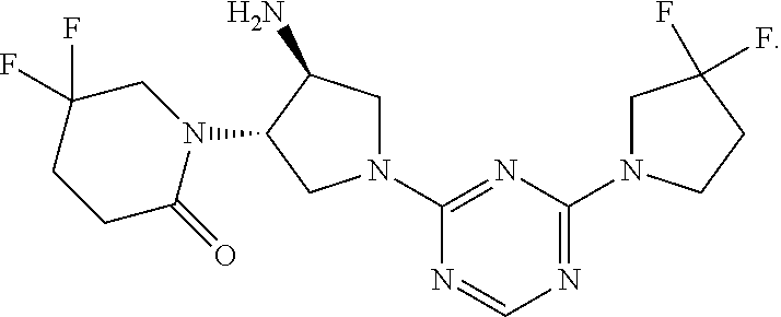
C1(N2CC(N)C(N3C(=O)CCC(F)(F)C3)C2)=NC(N2CC(F)(F)CC2)=NC=N1
